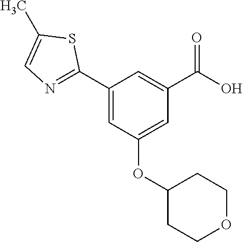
C1(C2=NC=C(C)S2)=CC(OC2CCOCC2)=CC(C(O)=O)=C1
